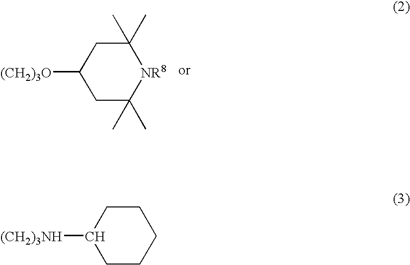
[(CH2)3O]C1CC(C)(C)[NR8]C(C)(C)C1.C1([(CH2)3NH])CCCCC1
